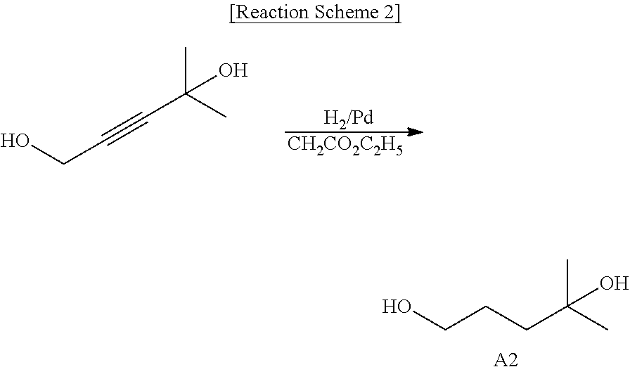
[A2].OCCCC(C)(C)O.[CH2CO2C2H5].[H2/Pd].OCC#CC(C)(C)O
